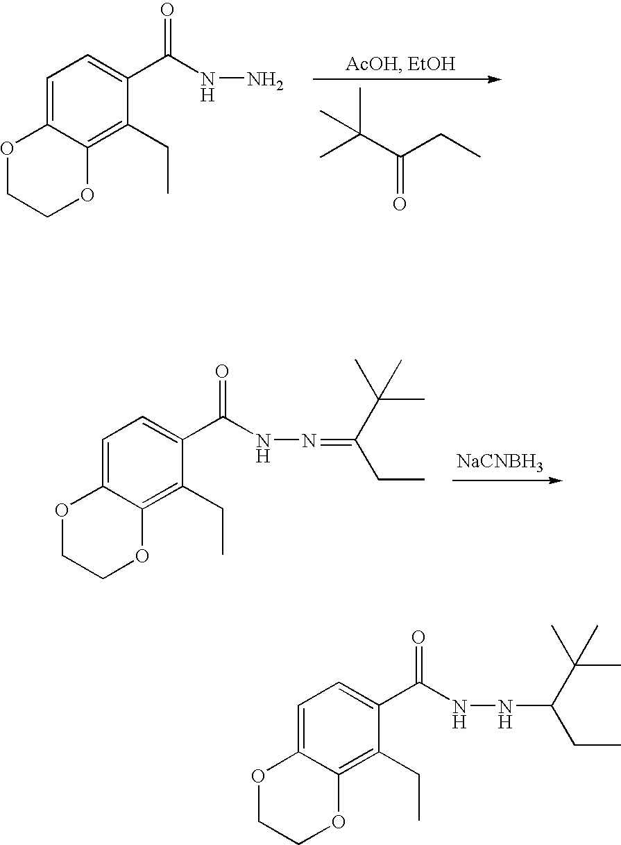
CC(C(CC)=O)(C)C.C1=C2C(=C(CC)C(C(NN)=O)=C1)OCCO2.[NaCNBH3].C1=C2C(=C(CC)C(C(NN=C(C(C)(C)C)CC)=O)=C1)OCCO2.C1=C2C(=C(CC)C(C(NNC(C(C)(C)C)CC)=O)=C1)OCCO2
